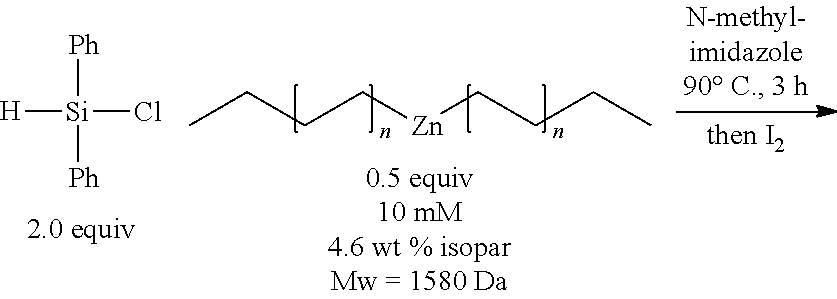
CCCC[Zn]CCCC.[H][Si]([Ph])(Cl)[Ph]
